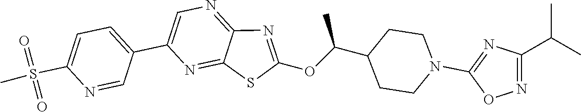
C1=C(C2=CC=C(S(=O)(=O)C)N=C2)N=C2C(=N1)N=C(OC(C1CCN(C3=NC(C(C)C)=NO3)CC1)C)S2
